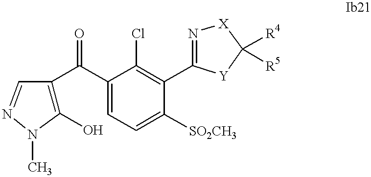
C1(O)=C(C(C2=CC=C([SO2CH3])C(C3=N[X]C([R4])([R5])[Y]3)=C2Cl)=O)C=NN1C
